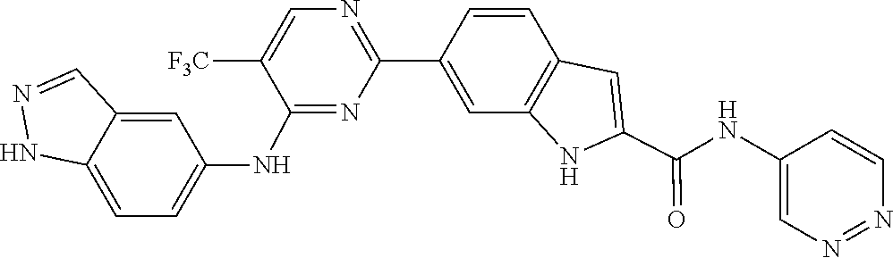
C1=CC2=C(C=C1C1=NC=C([F3C])C(NC3=CC=C4C(=C3)C=NN4)=N1)NC(C(NC1=CN=NC=C1)=O)=C2
